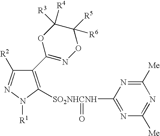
C1(C2=NOC([R6])([R5])C([R3])([R4])O2)=C([SO2NHCNH](C2=NC([Me])=NC([Me])=N2)=O)N([R1])N=C1[R2]
